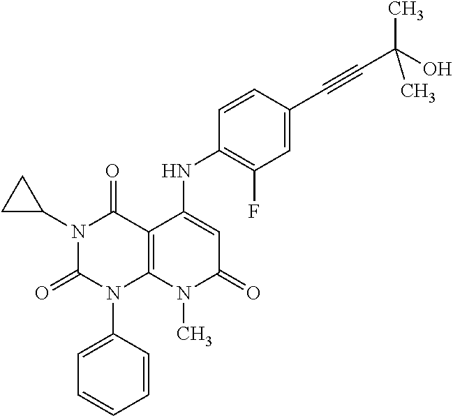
C1(NC2=CC(=O)N(C)C3=C2C(=O)N(C2CC2)C(=O)N3C2=CC=CC=C2)=C(F)C=C(C#CC(O)(C)C)C=C1
